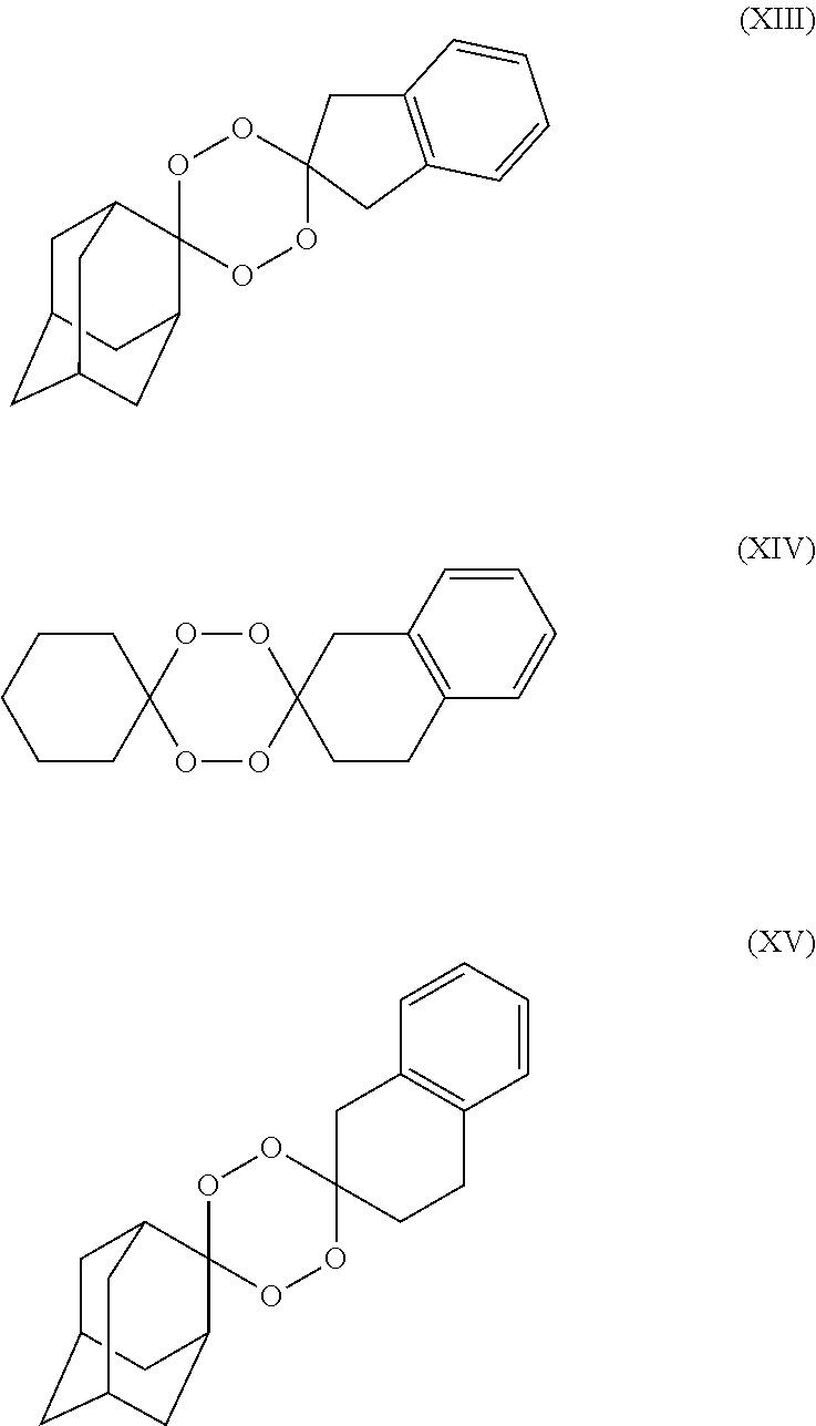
C1CC2=C(CC13OOC1(OO3)CCCCC1)C=CC=C2.C1C2CC3CC(C4(C1C3)OOC1(OO4)CC3=C(C1)C=CC=C3)C2.C1C2CC3CC(C4(C1C3)OOC1(OO4)CCC3=C(C1)C=CC=C3)C2
